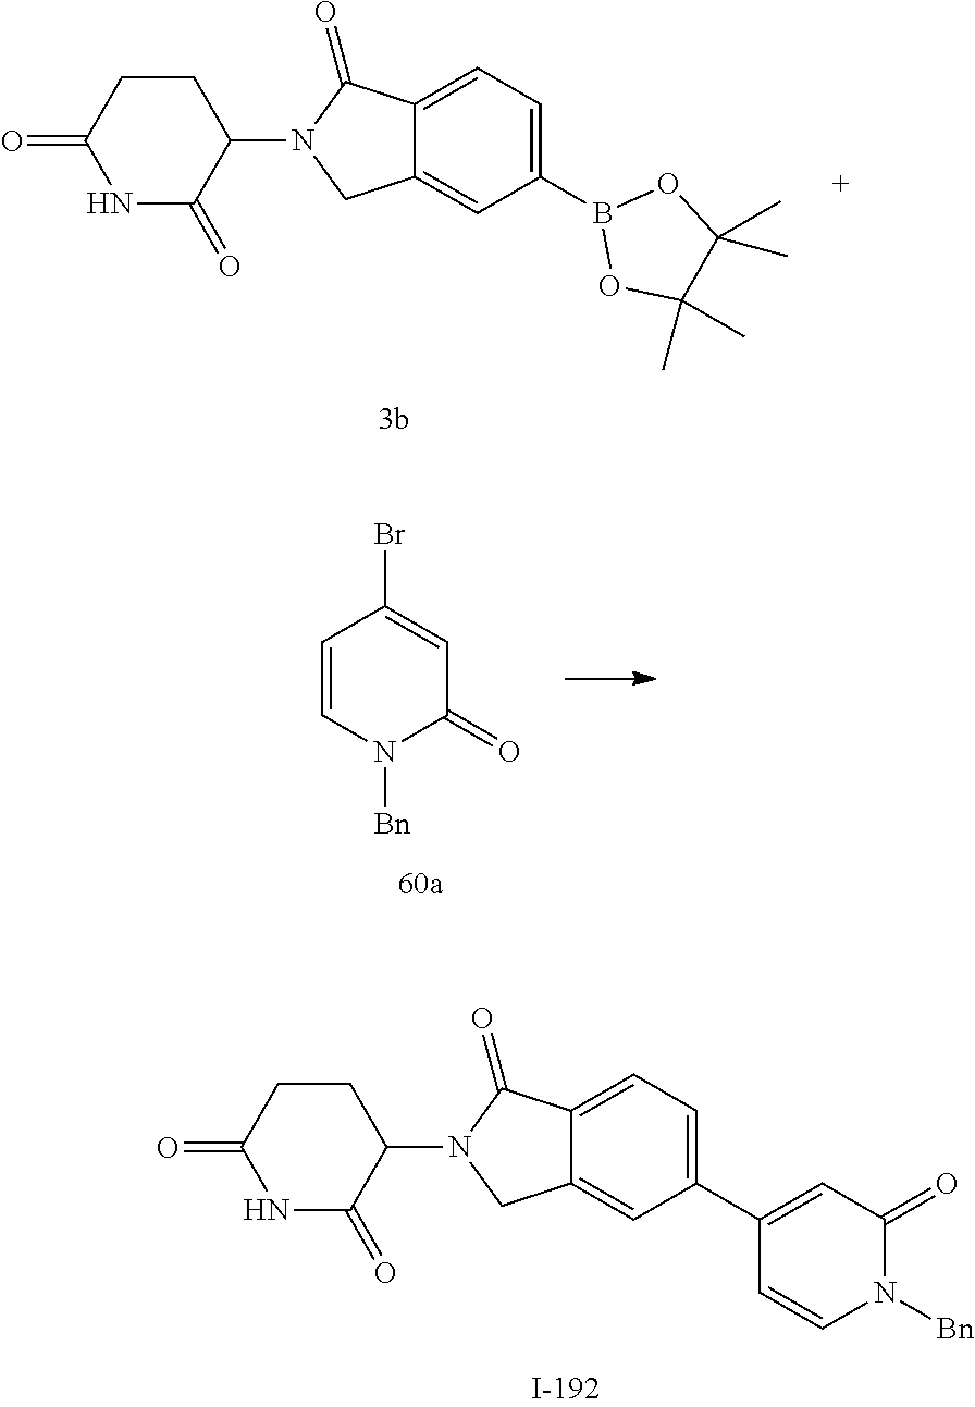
C12=CC(C3=CC(=O)N([Bn])C=C3)=CC=C1C(=O)N(C1CCC(=O)NC1=O)C2.C12=CC(B3OC(C)(C)C(C)(C)O3)=CC=C1C(=O)N(C1CCC(=O)NC1=O)C2.C1=CN([Bn])C(=O)C=C1Br
